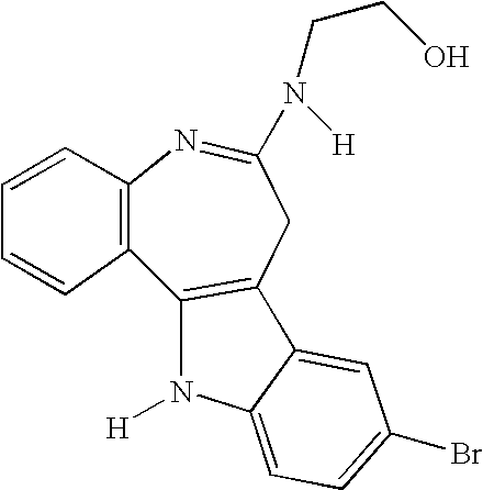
C1=CC2=C(C=C1)C1=C(CC(N([H])CCO)=N2)C2=CC(Br)=CC=C2N1[H]
